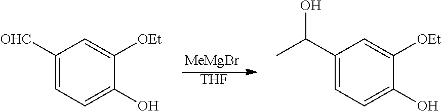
[THF].[MeMgBr].C1([OHC])=CC=C(O)C([OEt])=C1.C1(C(C)O)=CC=C(O)C([OEt])=C1
